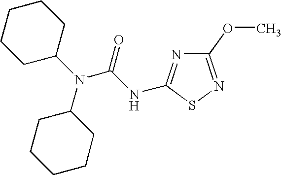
N(C1CCCCC1)(C1CCCCC1)C(=O)NC1=NC(OC)=NS1
